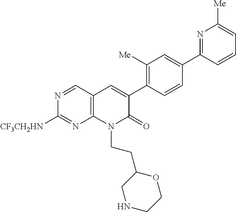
C12=C(C=NC([CF3CH2HN])=N1)C=C(C1=C([Me])C=C(C3=NC([Me])=CC=C3)C=C1)C(=O)N2CCC1CNCCO1
